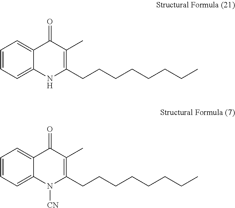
C1=CC=C2C(=C1)C(=O)C(C)=C(CCCCCCCC)N2[CN].C1=CC=C2C(=C1)C(=O)C(C)=C(CCCCCCCC)N2
